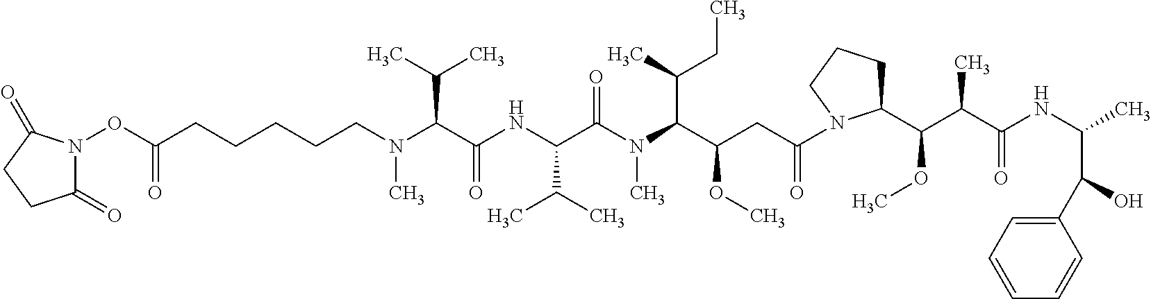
C1(=O)CCC(=O)N1OC(=O)CCCCCN(C(C(NC(C(N(C(C(CC(=O)N1C(C(C(C(NC(C)C(O)C2=CC=CC=C2)=O)C)OC)CCC1)OC)C(C)CC)C)=O)C(C)C)=O)C(C)C)C
